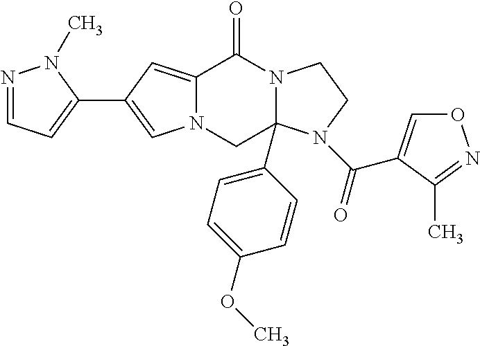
C12=CC(C3=CC=NN3C)=CN1CC1(C3=CC=C(OC)C=C3)N(C2=O)CCN1C(=O)C1=CON=C1C
